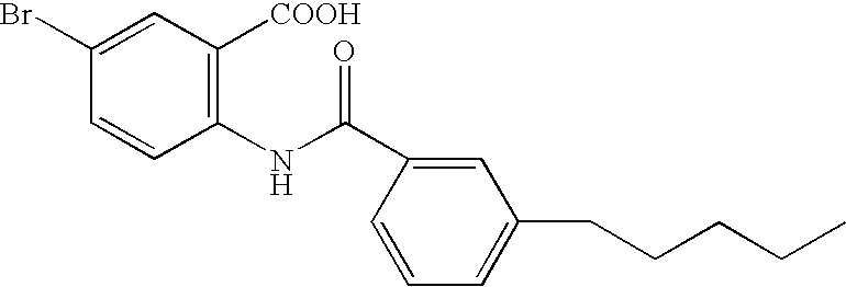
C1(Br)=CC([COOH])=C(NC(C2=CC(CCCCC)=CC=C2)=O)C=C1
